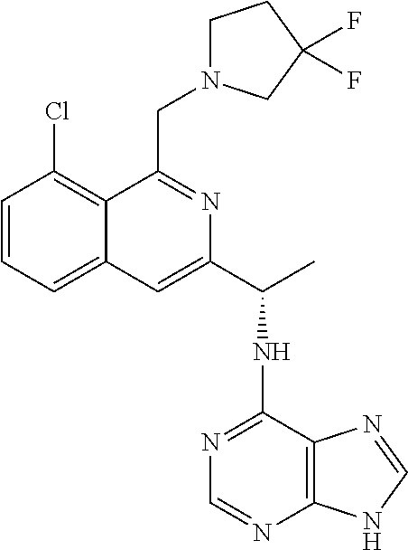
C1=CC=C2C(=C1Cl)C(CN1CCC(F)(F)C1)=NC(C(NC1=NC=NC3=C1N=CN3)C)=C2
